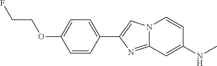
C1=CC(C2=CN3C(=N2)C=C(NC)C=C3)=CC=C1OCCF
